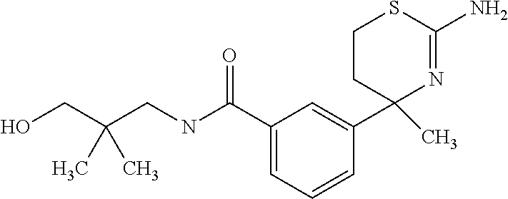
C1(C(=O)NCC(CO)(C)C)=CC=CC(C2(C)N=C(N)SCC2)=C1
